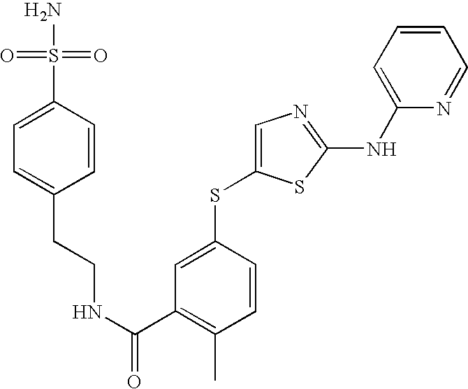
C1=C(SC2=CC(C(NCCC3=CC=C(S(N)(=O)=O)C=C3)=O)=C(C)C=C2)SC(NC2=CC=CC=N2)=N1
